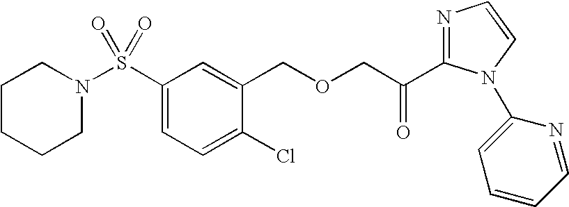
C1CCCN(S(C2=CC=C(Cl)C(COCC(C3=NC=CN3C3=CC=CC=N3)=O)=C2)(=O)=O)C1
